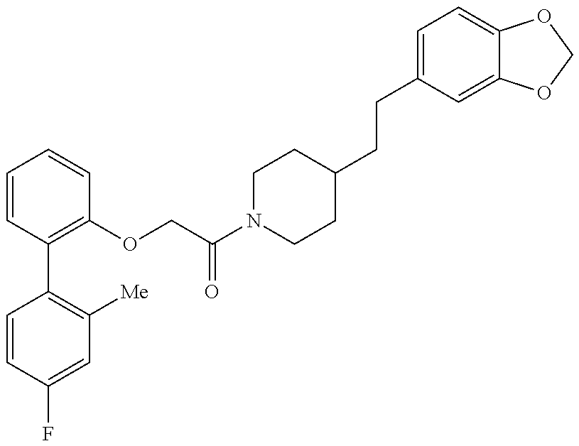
C1=CC(F)=CC([Me])=C1C1=C(OCC(N2CCC(CCC3=CC=C4C(=C3)OCO4)CC2)=O)C=CC=C1
